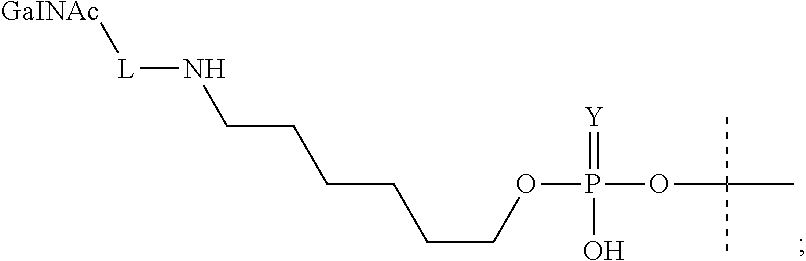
[GaINAc][L]NCCCCCCOP(OC(C)(C)C)(=[Y])O
